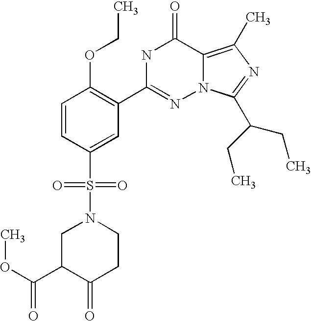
C1=CC(S(N2CC(C(OC)=O)C(=O)CC2)(=O)=O)=CC(C2=NN3C(=C(C)N=C3C(CC)CC)C(=O)N2)=C1OCC
